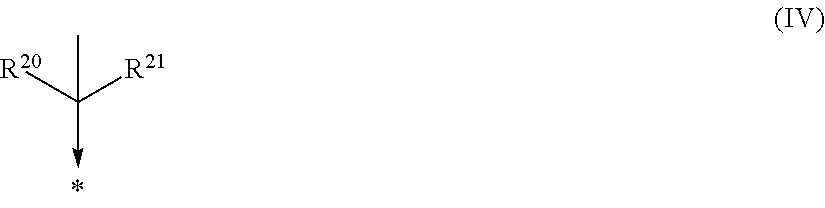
[R20]C([R21])(C)->C
